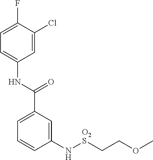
C1(N[O2S]CCOC)=CC(C(NC2=CC=C(F)C(Cl)=C2)=O)=CC=C1
